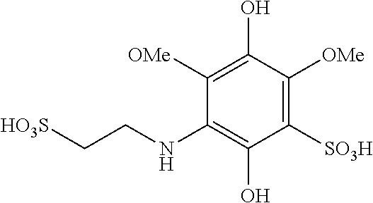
C1([SO3H])=C([OMe])C(O)=C([OMe])C(NCC[HO3S])=C1O
